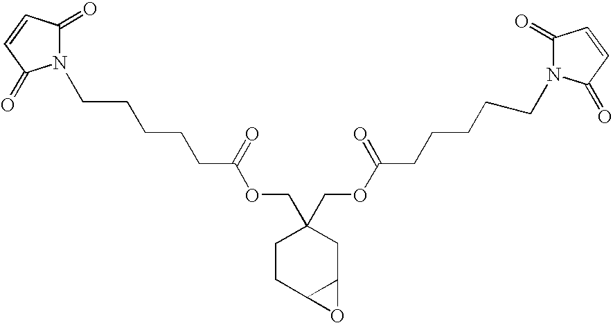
C1CC2C(CC1(COC(CCCCCN1C(=O)C=CC1=O)=O)COC(CCCCCN1C(=O)C=CC1=O)=O)O2
